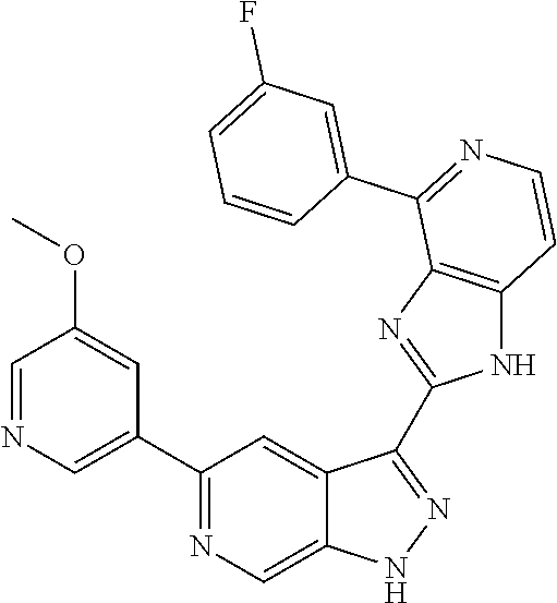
C1(C2=NC=C3C(=C2)C(C2=NC4=C(N2)C=CN=C4C2=CC(F)=CC=C2)=NN3)=CN=CC(OC)=C1
